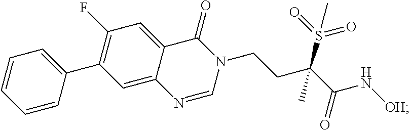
C1=CC(C2=C(F)C=C3C(=C2)N=CN(CCC(S(=O)(=O)C)(C)C(=O)N[OH])C3=O)=CC=C1
